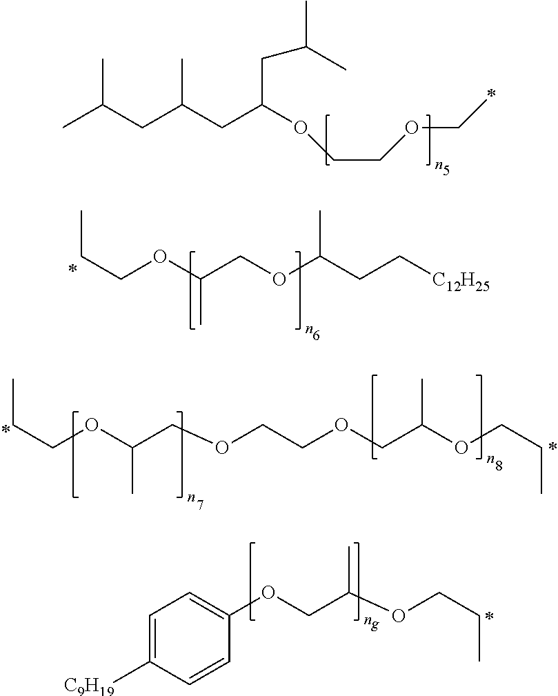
O(C(CC(CC(C)C)C)CC(C)C)CCOC*.[C12H25]CCC(OCC(OCCC)C)C.C1=C([C9H19])C=CC(OCC(OCCC)C)=C1.C(COC(COCCOCC(OCCC)C)C)C
